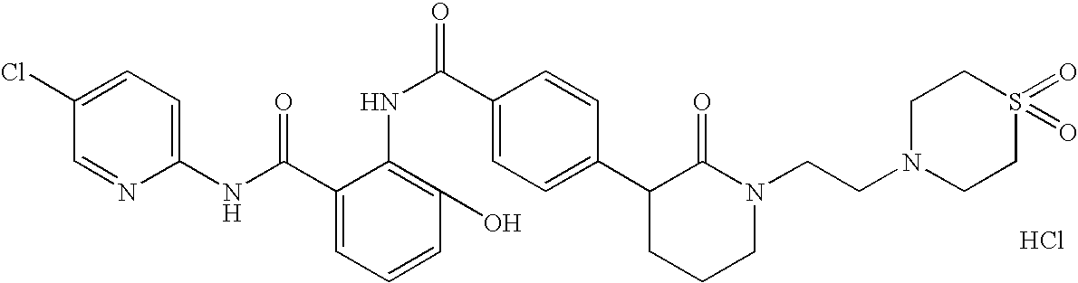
C1(NC(C2=CC=CC(O)=C2NC(C2=CC=C(C3CCCN(CCN4CCS(=O)(=O)CC4)C3=O)C=C2)=O)=O)=CC=C(Cl)C=N1.Cl
